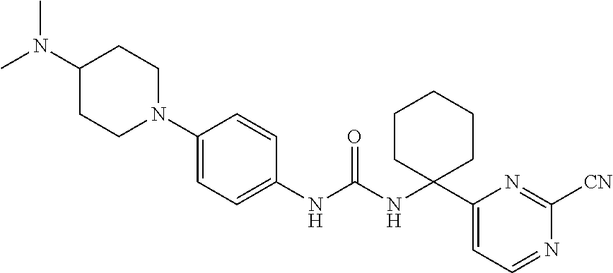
C1(N(C)C)CCN(C2=CC=C(NC(NC3(C4=CC=NC([CN])=N4)CCCCC3)=O)C=C2)CC1
